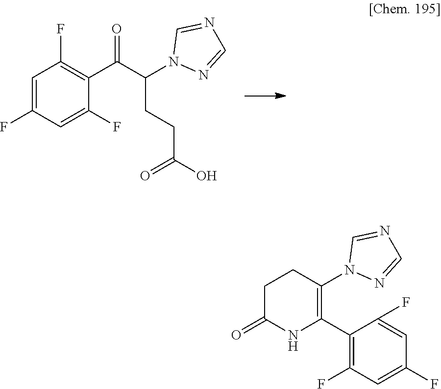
C1=C(F)C=C(F)C(C(C(CCC(O)=O)N2N=CN=C2)=O)=C1F.C1C(=O)NC(C2=C(F)C=C(F)C=C2F)=C(N2N=CN=C2)C1
